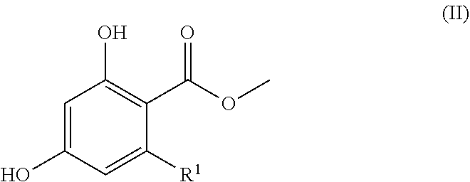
C1=C(O)C=C([R1])C(C(OC)=O)=C1O
